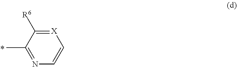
CC1=NC=C[X]=C1[R6]
